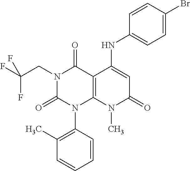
C1=CC(N2C3=C(C(=O)N(CC(F)(F)F)C2=O)C(NC2=CC=C(Br)C=C2)=CC(=O)N3C)=C(C)C=C1
